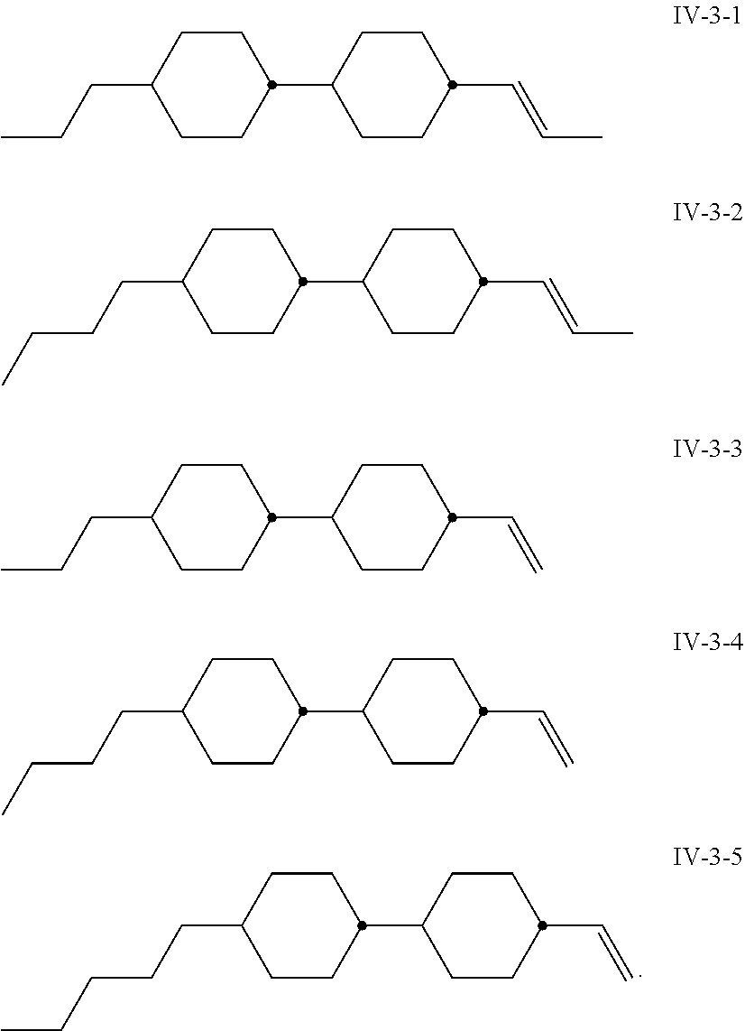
C1CC(CCCCC)CCC1C1CCC(C=C)CC1.C1CC(CCC)CCC1C1CCC(C=CC)CC1.C1CC(CCCC)CCC1C1CCC(C=CC)CC1.C1CC(CCC)CCC1C1CCC(C=C)CC1.C1CC(CCCC)CCC1C1CCC(C=C)CC1
